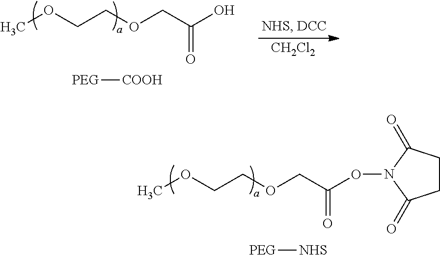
COCCOCC(O)=O.[COOH][PEG].[CH2Cl2].COCCOCC(ON1C(=O)CCC1=O)=O.[NHS][PEG]
